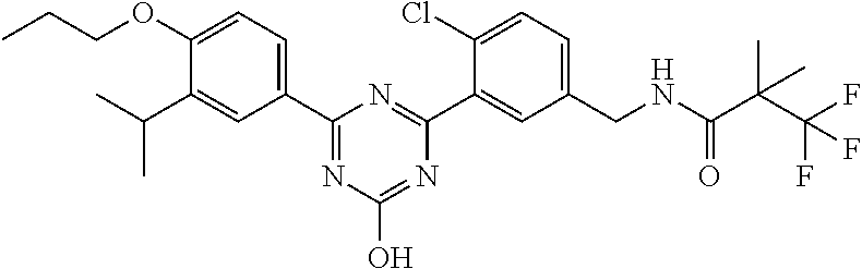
C1(C2=CC=C(OCCC)C(C(C)C)=C2)=NC(O)=NC(C2=CC(CNC(C(C(F)(F)F)(C)C)=O)=CC=C2Cl)=N1
